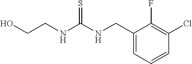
C(CNC(NCC1=CC=CC(Cl)=C1F)=S)O
